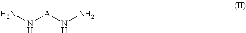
[A](NN)NN
